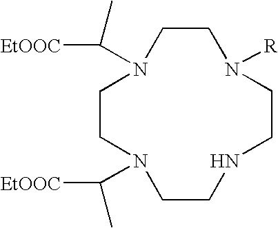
C1CN(C([EtOOC])C)CCNCCN([R])CCN1C([EtOOC])C
